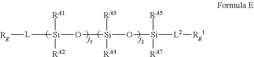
[L]([Si](O[Si]([RA4])([RA3])O[Si]([RA5])([RA7])[L2][Rg1])([RA1])[RA2])[Rg]
